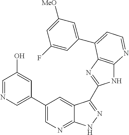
C1(C2=CN=CC(O)=C2)=CN=C2C(=C1)C(C1=NC3=C(N1)N=CC=C3C1=CC([MeO])=CC(F)=C1)=NN2
